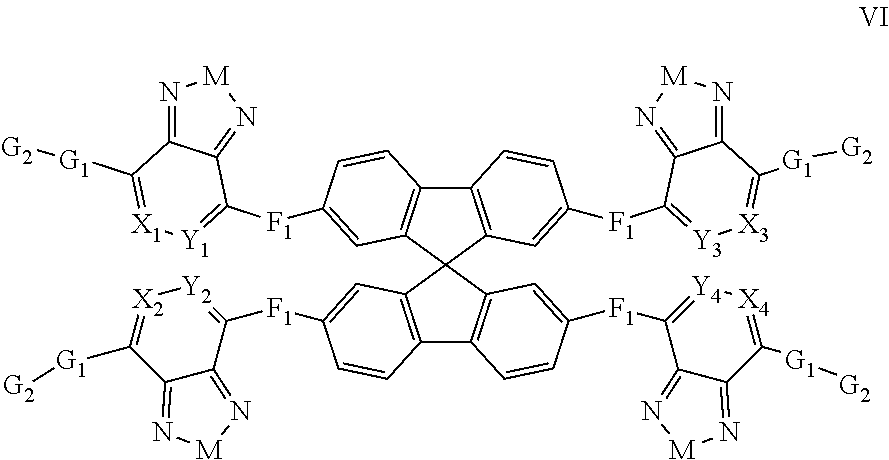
N1=C2C(=N[M]1)C([F1]C1=CC3=C(C4=C(C35C3=C(C6=C5C=C([F1]C5=[Y4][X4]=C([G1][G2])C7=N[M]N=C75)C=C6)C=CC([F1]C5=[Y2][X2]=C([G1][G2])C6=N[M]N=C65)=C3)C=C([F1]C3=[Y3][X3]=C([G1][G2])C5=N[M]N=C53)C=C4)C=C1)=[Y1][X1]=C2[G1][G2]
